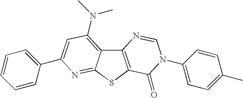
C12=C(SC3=NC(C4=CC=CC=C4)=CC(N(C)C)=C13)C(=O)N(C1=CC=C(C)C=C1)C=N2
